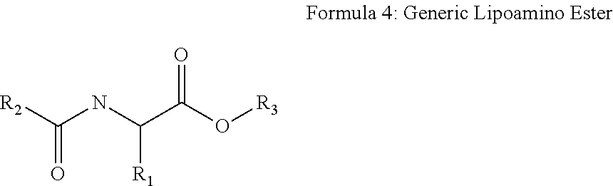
[R2]C(NC(C(O[R3])=O)[R1])=O
